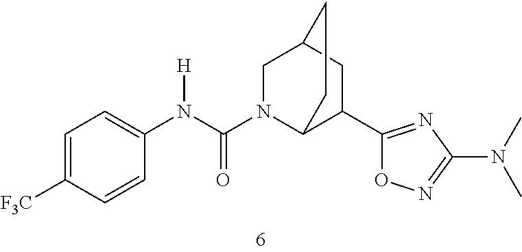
C1=C([F3C])C=CC(N(C(N2C3C(C4=NC(N(C)C)=NO4)CC(C2)CC3)=O)[H])=C1
